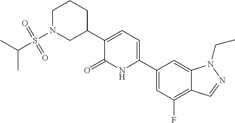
C1(C2=CC=C(C3CCCN(S(C(C)C)(=O)=O)C3)C(=O)N2)=CC(F)=C2C(=C1)N(CC)N=C2
